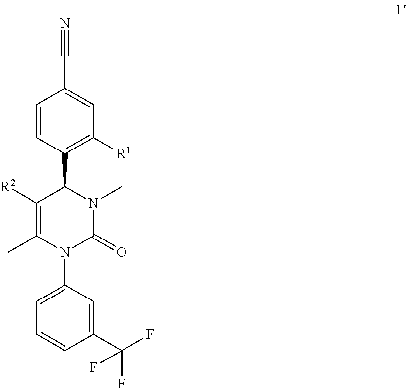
C1([R2])=C(C)N(C2=CC=CC(C(F)(F)F)=C2)C(=O)N(C)C1C1=C([R1])C=C(C#N)C=C1
